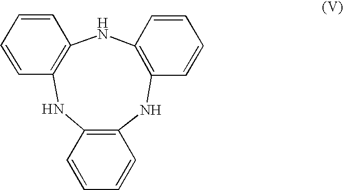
C12=C(NC3=C(NC4=C(N1)C=CC=C4)C=CC=C3)C=CC=C2
